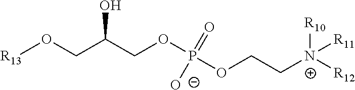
O(CC(COP(OCC[N+]([R12])([R10])[R11])(=O)[O-])O)[R13]
